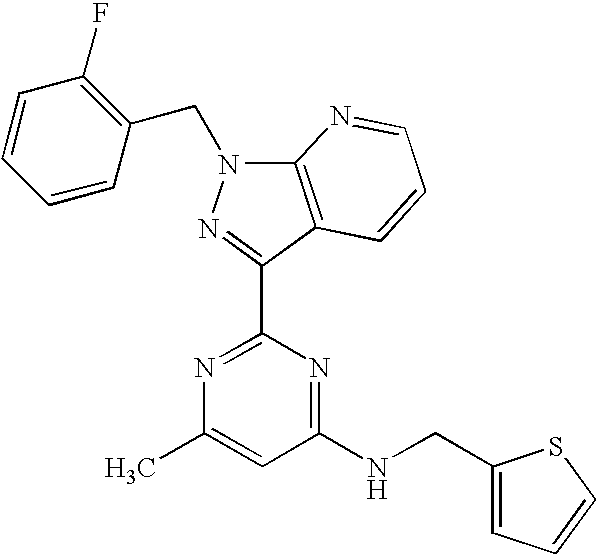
N1=C(C2=NN(CC3=C(F)C=CC=C3)C3=C2C=CC=N3)N=C(NCC2=CC=CS2)C=C1C
